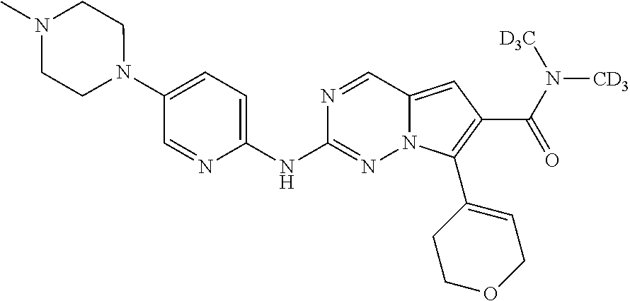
N1(C2=CC=C(NC3=NN4C(=CC(C(=O)N([CD3])[D3C])=C4C4=CCOCC4)C=N3)N=C2)CCN(C)CC1
